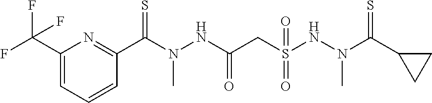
C1(C(F)(F)F)=CC=CC(C(N(NC(CS(NN(C(C2CC2)=S)C)(=O)=O)=O)C)=S)=N1
